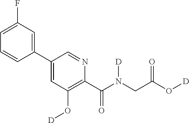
C1(C2=CC(O[D])=C(C(N(CC(O[D])=O)[D])=O)N=C2)=CC(F)=CC=C1
